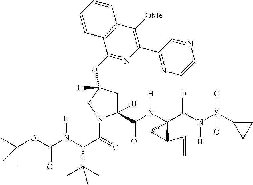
C1C([H])(OC2=NC(C3=NC=CN=C3)=C([OMe])C3=C2C=CC=C3)CC([H])(C(N(C2(C(N(S(=O)(=O)C3CC3)[H])=O)CC2C=C)[H])=O)N1C(=O)C(C(C)(C)C)N([H])C(OC(C)(C)C)=O
